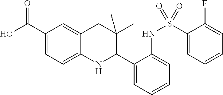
C1(C(O)=O)=CC=C2C(=C1)CC(C)(C)C(C1=CC=CC=C1NS(=O)(C1=CC=CC=C1F)=O)N2
